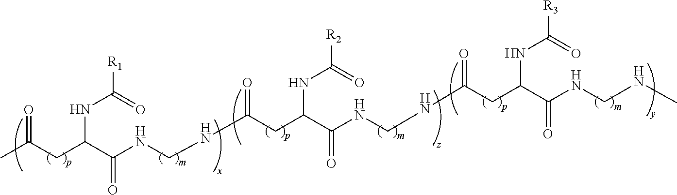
CC(CC(C(NCNC(CC(C(NCNC(=O)CC(NC(=O)[R3])C(=O)NCNC)=O)NC([R2])=O)=O)=O)NC([R1])=O)=O
